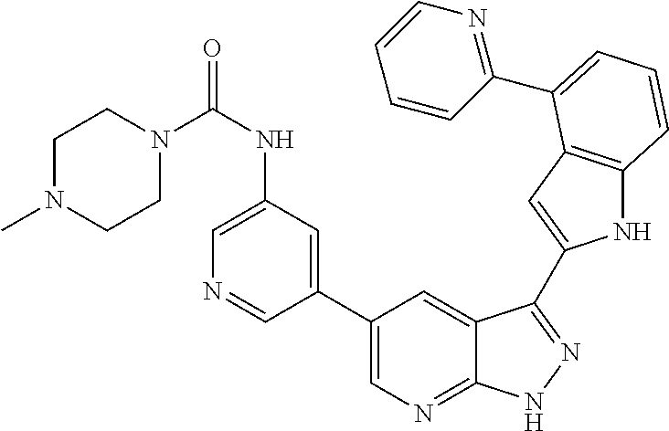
C1(C2=CN=C3C(=C2)C(C2=CC4=C(N2)C=CC=C4C2=NC=CC=C2)=NN3)=CC(NC(N2CCN(C)CC2)=O)=CN=C1
